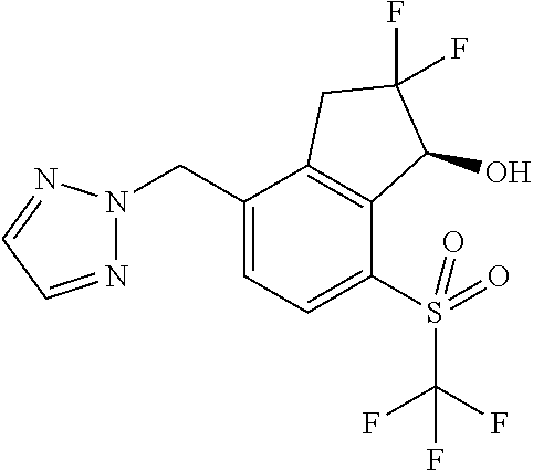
N1=CC=NN1CC1=CC=C(S(C(F)(F)F)(=O)=O)C2=C1CC(F)(F)C2O
